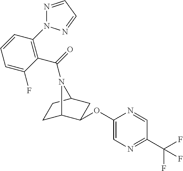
C1C2C(OC3=CN=C(C(F)(F)F)C=N3)CC(C1)N2C(=O)C1=C(N2N=CC=N2)C=CC=C1F
